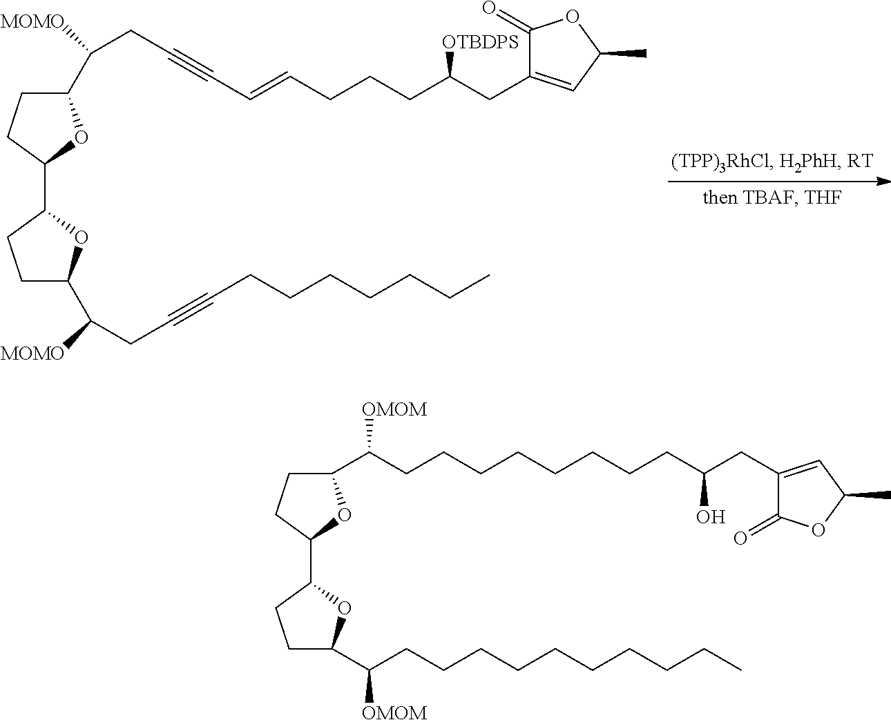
C1(C(CC#CC=CCCCC(CC2=CC(C)OC2=O)[OTBDPS])[MOMO])CCC(C2CCC(C(CC#CCCCCCCC)[MOMO])O2)O1.C1(C(CCCCCCCCC(CC2=CC(C)OC2=O)O)[OMOM])CCC(C2CCC(C(CCCCCCCCCC)[OMOM])O2)O1
